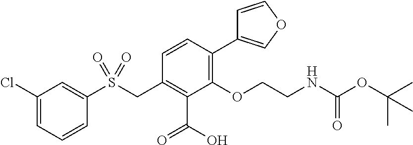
C1(Cl)=CC=CC(S(CC2=C(C(O)=O)C(OCCNC(OC(C)(C)C)=O)=C(C3=COC=C3)C=C2)(=O)=O)=C1
